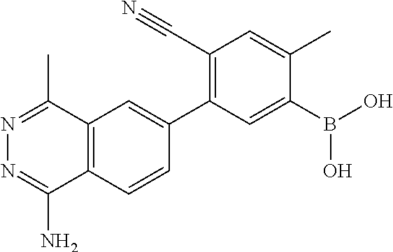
C12=C(C=CC(C3=C(C#N)C=C(C)C(B(O)O)=C3)=C1)C(N)=NN=C2C
